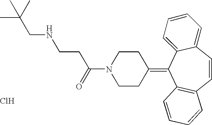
O=C(N1CCC(=C2C3=C(C=CC4=CC=CC=C24)C=CC=C3)CC1)CCNCC(C)(C)C.Cl
